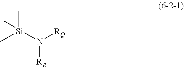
[Si](N([RQ])[RR])(C)(C)C
